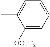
C1=C(C)C([OCHF2])=CC=C1
